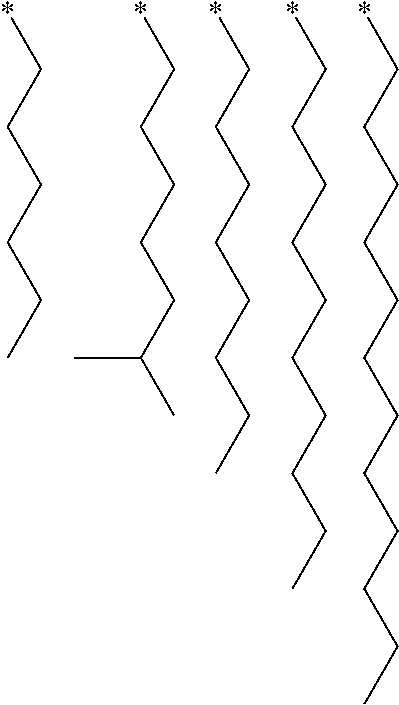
*CCCCCC.*CCCCCC(C)C.*CCCCCCCC.*CCCCCCCCCC.*CCCCCCCCCCCC
